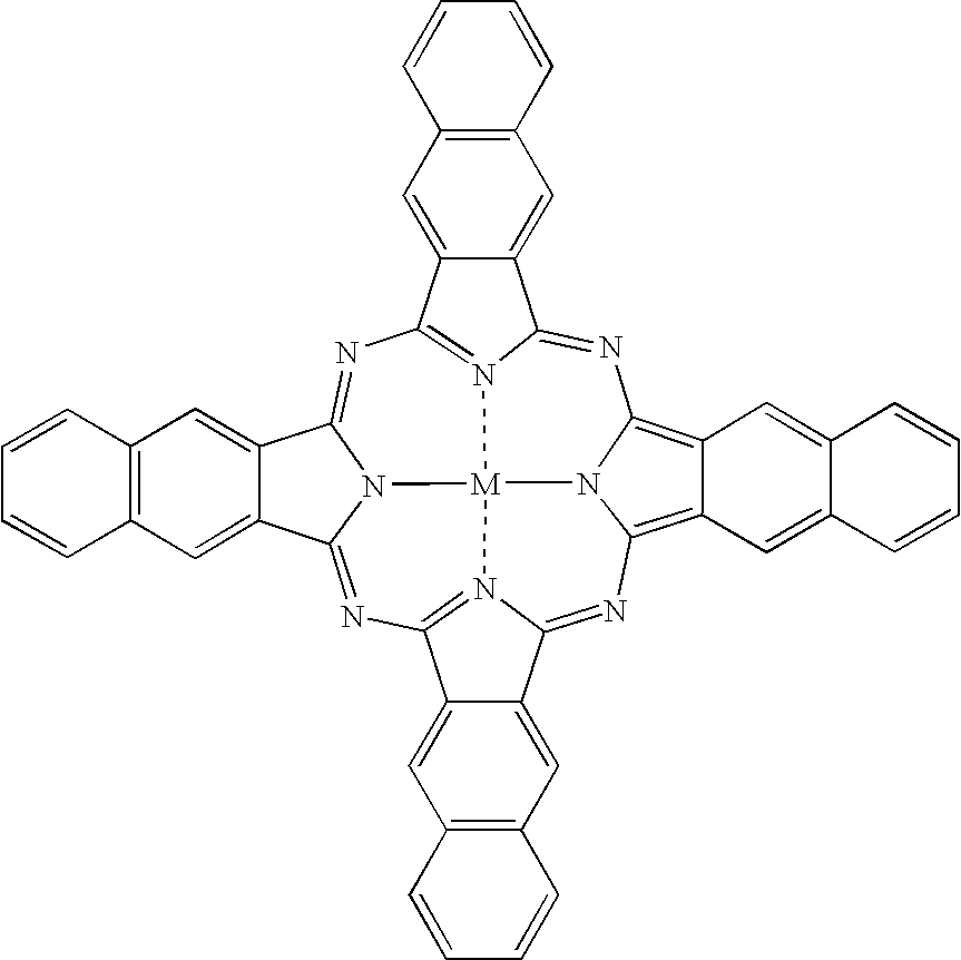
N1=C2N3=C(N=C4N5C(=NC6=N7C(=NC8=C9C(=C1N8[M]753)C=C1C(=C9)C=CC=C1)C1=CC3=C(C=C61)C=CC=C3)C1=CC3=C(C=C41)C=CC=C3)C1=CC3=C(C=C21)C=CC=C3
